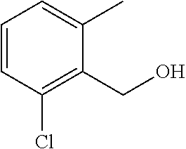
C1=CC(Cl)=C(CO)C(C)=C1
